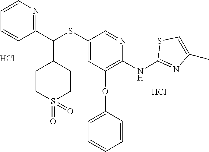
C1(C(SC2=CC(OC3=CC=CC=C3)=C(NC3=NC(C)=CS3)N=C2)C2CCS(=O)(=O)CC2)=NC=CC=C1.Cl.Cl
